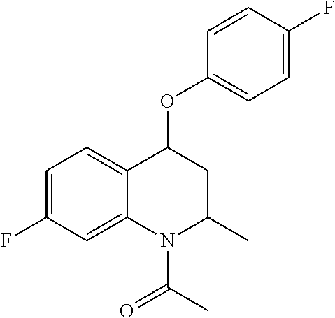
C1=C(F)C=C2C(=C1)C(OC1=CC=C(F)C=C1)CC(C)N2C(C)=O
